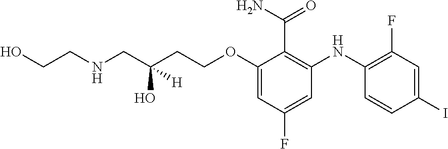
C1(OCCC(CNCCO)(O)[H])=CC(F)=CC(NC2=C(F)C=C(I)C=C2)=C1C(N)=O
